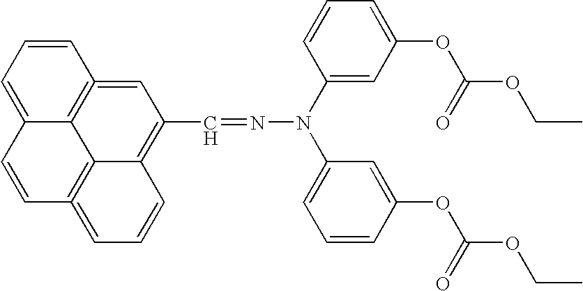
C1=CC=C2C3=C1=CC(C=NN(C1=CC=CC(OC(OCC)=O)=C1)C1=CC(OC(OCC)=O)=CC=C1)=C1C3=C(=CC=C1)C=C2
